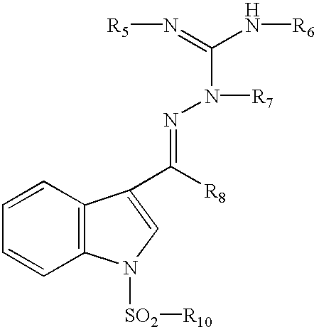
C1=CC=CC2=C1C(C(=NN([R7])C(N[R6])=N[R5])[R8])=CN2[SO2][R10]
